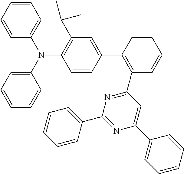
C1(C2=C(C3=NC(C4=CC=CC=C4)=NC(C4=CC=CC=C4)=C3)C=CC=C2)=CC2=C(C=C1)N(C1=CC=CC=C1)C1=C(C2(C)C)C=CC=C1
